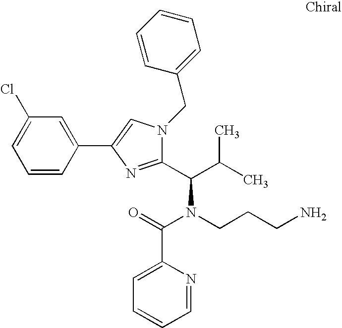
C1(Cl)=CC=CC(C2=CN(CC3=CC=CC=C3)C(C(C(C)C)N(CCCN)C(=O)C3=CC=CC=N3)=N2)=C1
